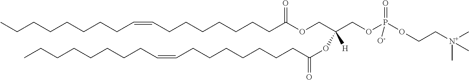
CCCCCCCCC=CCCCCCCCC(OCC(COP(OCC[N+](C)(C)C)(=O)[O-])(OC(CCCCCCCC=CCCCCCCCC)=O)[H])=O
